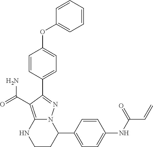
C1=CC=C(OC2=CC=C(C3=NN4C(=C3C(=O)N)NCCC4C3=CC=C(NC(C=C)=O)C=C3)C=C2)C=C1
